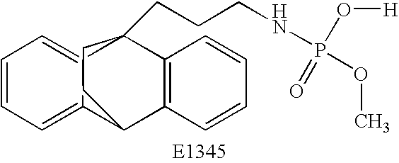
C1=CC=C2C(=C1)C1(CCCNP(OC)(O[H])=O)C3=C(C2CC1)C=CC=C3
